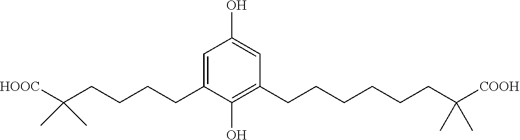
C1(O)=CC(CCCCCCC(C)(C)[COOH])=C(O)C(CCCCC(C)(C)[HOOC])=C1
